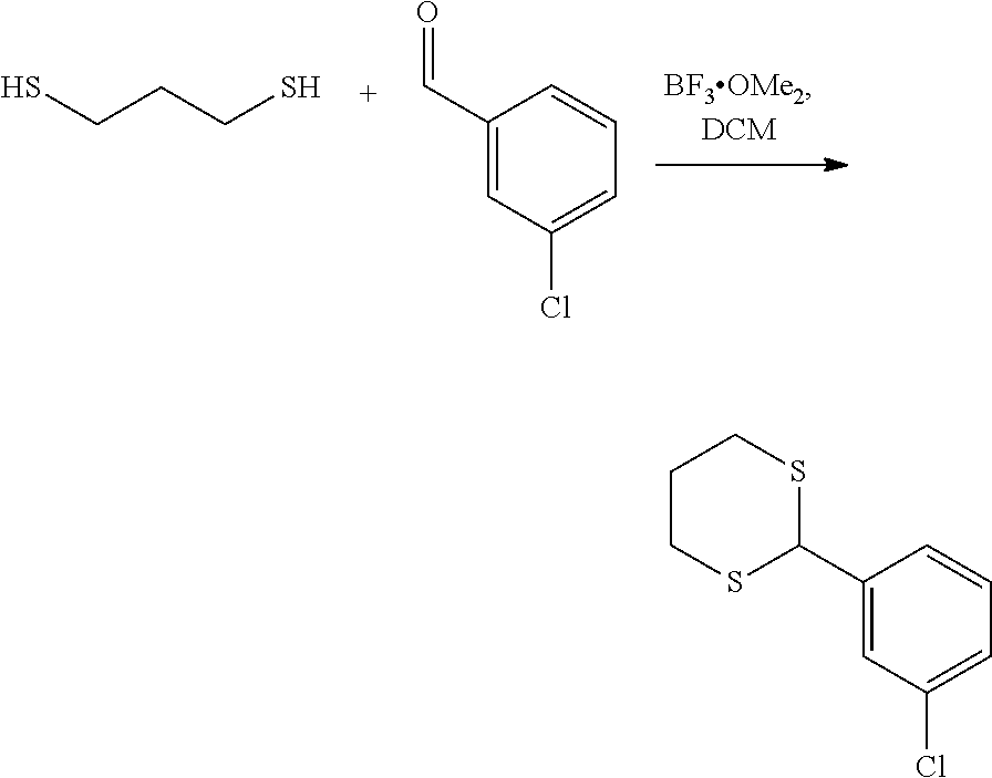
SCCCS.C(=O)C1=CC(Cl)=CC=C1.C1CSC(C2=CC(Cl)=CC=C2)SC1
